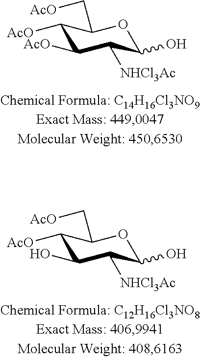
C1([AcO])C(O)C([NHCl3Ac])C(O)OC1C[AcO].C1([AcO])C([AcO])C([NHCl3Ac])C(O)OC1C[AcO]
